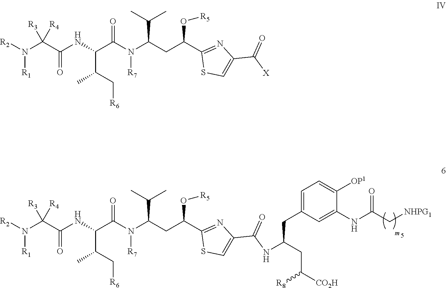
C(C(C1=NC(C(NC(CC([CO2H])[R8])CC2=CC=C([OP1])C(NC(C[NHPG1])=O)=C2)=O)=CS1)O[R5])C(N([R7])C(C(C(C[R6])C)NC(=O)C(N([R2])[R1])([R3])[R4])=O)C(C)C.C(C(C1=NC(C([X])=O)=CS1)O[R5])C(N([R7])C(C(C(C[R6])C)NC(=O)C(N([R1])[R2])([R3])[R4])=O)C(C)C
